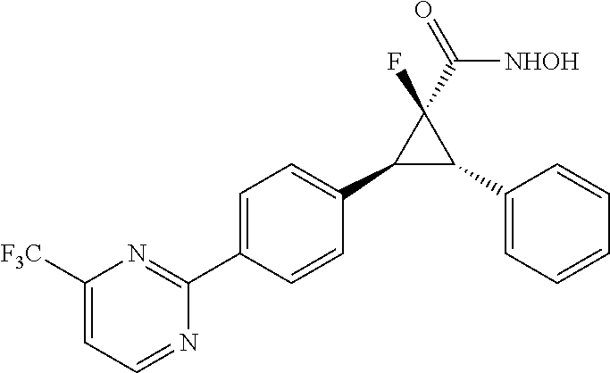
C1(C2C(C3=CC=C(C4=NC([F3C])=CC=N4)C=C3)C2(F)C(=O)[NHOH])=CC=CC=C1
